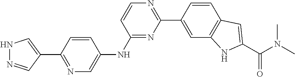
N1=C(C2=CNN=C2)C=CC(NC2=NC(C3=CC4=C(C=C3)C=C(C(N(C)C)=O)N4)=NC=C2)=C1
